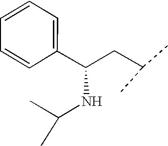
C1(C(CC(C)C)NC(C)C)=CC=CC=C1
